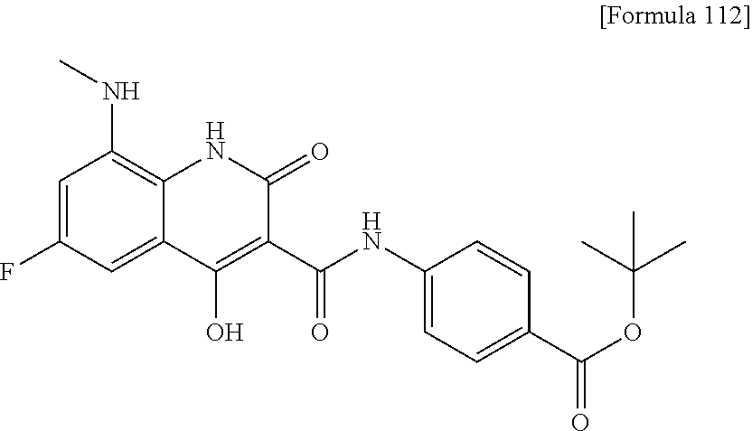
CNC1=C2C(=CC(F)=C1)C(O)=C(C(NC1=CC=C(C(=O)OC(C)(C)C)C=C1)=O)C(=O)N2
